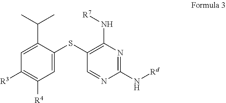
C1([R3])=C([R4])C=C(SC2=C(N[R7])N=C(N[Rd])N=C2)C(C(C)C)=C1
